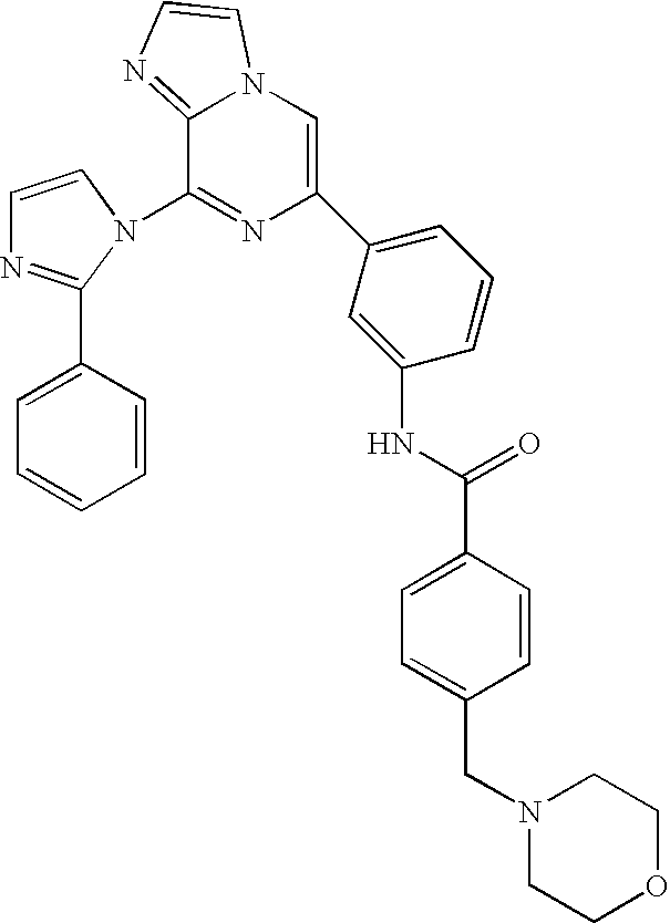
C1=CN(C2=NC(C3=CC=CC(NC(C4=CC=C(CN5CCOCC5)C=C4)=O)=C3)=CN3C2=NC=C3)C(C2=CC=CC=C2)=N1
